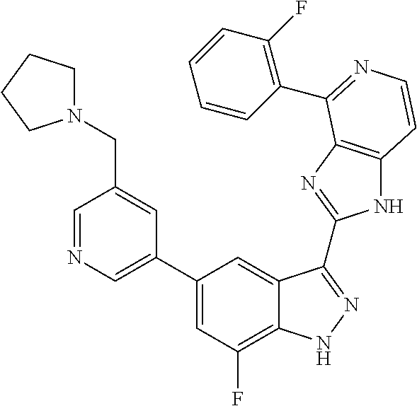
C1(C2=CN=CC(CN3CCCC3)=C2)=CC(F)=C2C(=C1)C(C1=NC3=C(N1)C=CN=C3C1=C(F)C=CC=C1)=NN2
